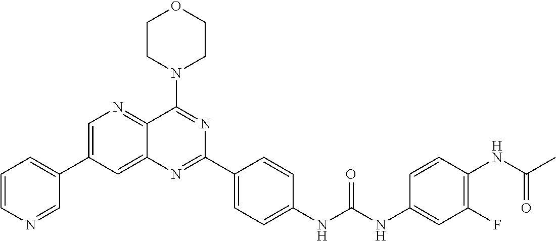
C1=C(C2=CC=CN=C2)C=C2C(=N1)C(N1CCOCC1)=NC(C1=CC=C(NC(NC3=CC(F)=C(NC(C)=O)C=C3)=O)C=C1)=N2
